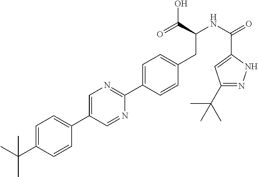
CC(C1=CC=C(C2=CN=C(C3=CC=C(CC(NC(C4=CC(C(C)(C)C)=NN4)=O)C(O)=O)C=C3)N=C2)C=C1)(C)C
